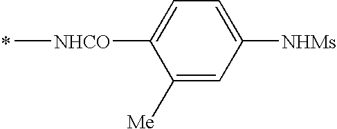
[NHCO](C)C1=CC=C([NHMs])C=C1[Me]
